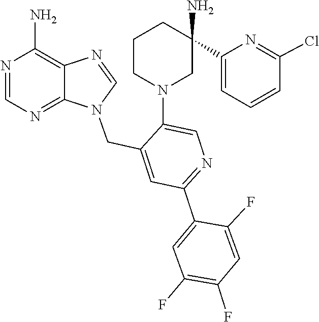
C1=NC2=C(N)N=CN=C2N1CC1=CC(C2=CC(F)=C(F)C=C2F)=NC=C1N1CC(C2=CC=CC(Cl)=N2)(N)CCC1
